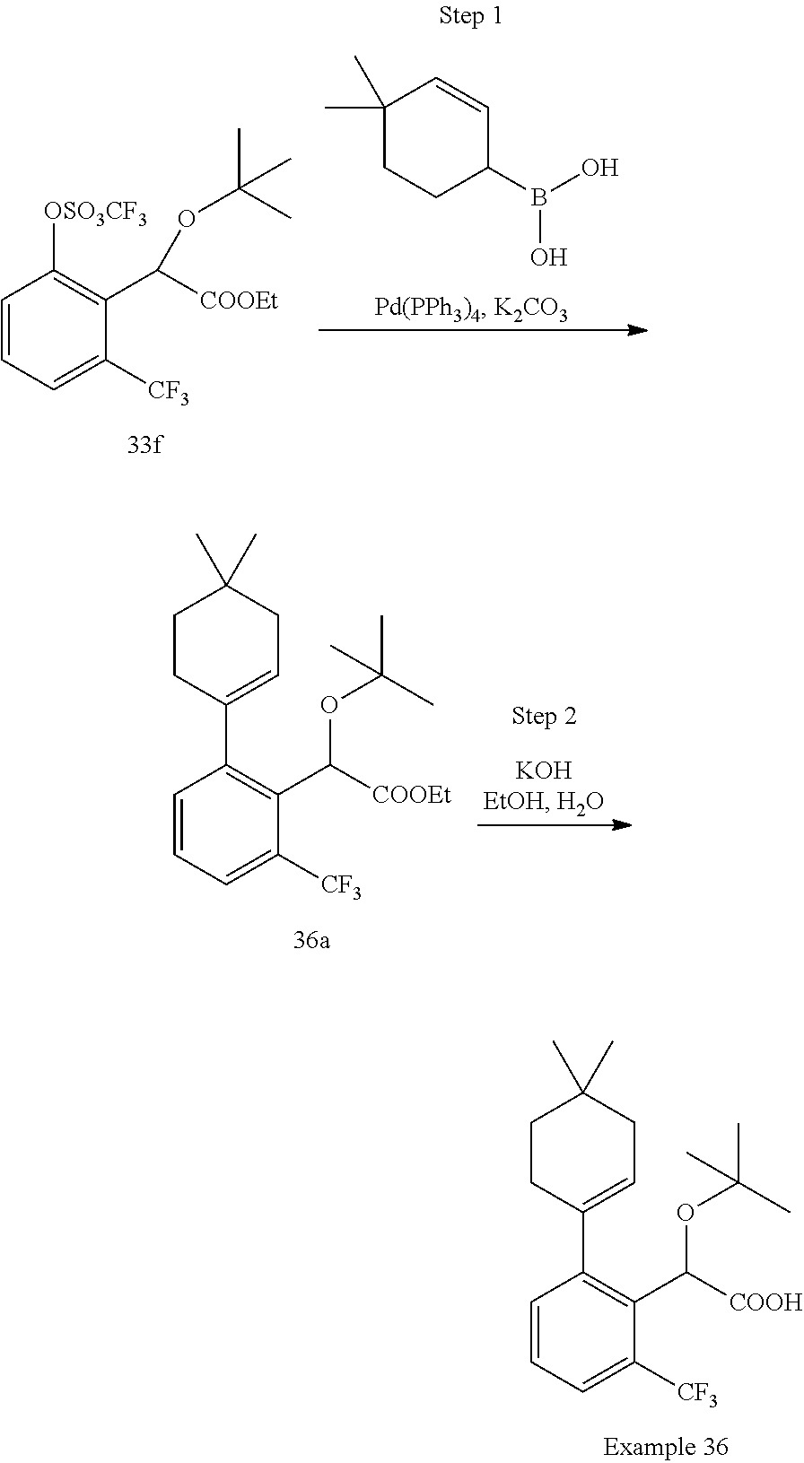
C1(C)(C)CCC(B(O)O)C=C1.C1=CC=C([CF3])C(C([COOEt])OC(C)(C)C)=C1[OSO3CF3].C1=CC=C([CF3])C(C([COOEt])OC(C)(C)C)=C1C1=CCC(C)(C)CC1.C1=CC=C([CF3])C(C([COOH])OC(C)(C)C)=C1C1=CCC(C)(C)CC1
